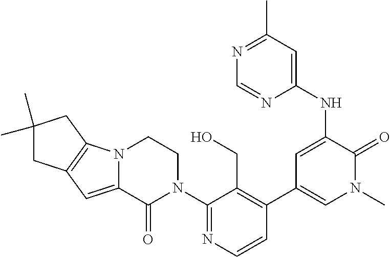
C1(N2CCN3C(=CC4=C3CC(C)(C)C4)C2=O)=NC=CC(C2=CN(C)C(=O)C(NC3=CC(C)=NC=N3)=C2)=C1CO
